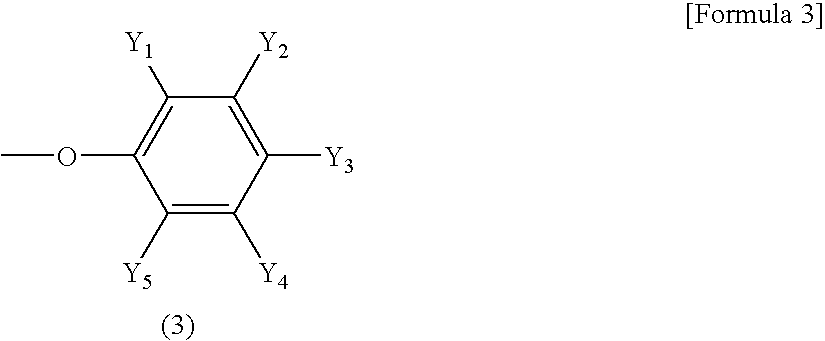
C1([Y1])=C(OC)C([Y5])=C([Y4])C([Y3])=C1[Y2]
